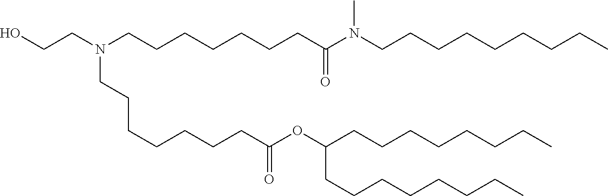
C(C(=O)OC(CCCCCCCC)CCCCCCCC)CCCCCCN(CCO)CCCCCCCC(N(C)CCCCCCCCC)=O
